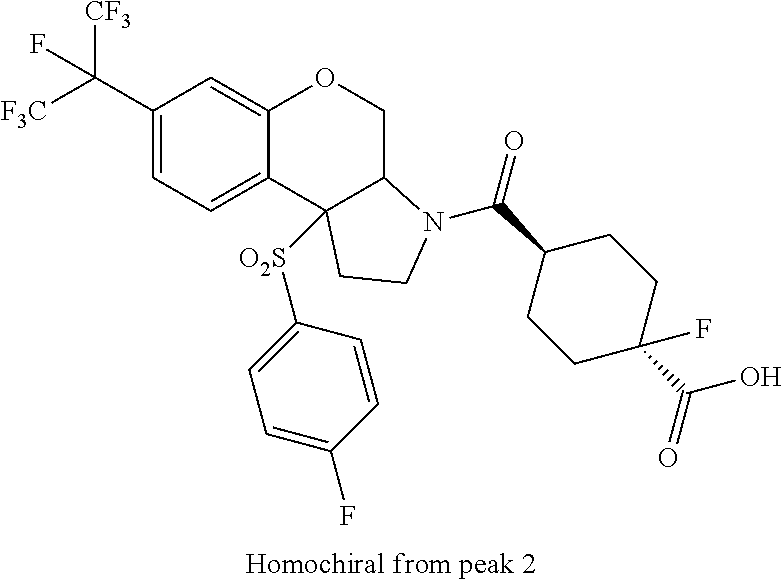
C1(C([F3C])([CF3])F)=CC=C2C(=C1)OCC1C2([O2S]C2=CC=C(F)C=C2)CCN1C(C1CCC(F)(C(=O)O)CC1)=O
